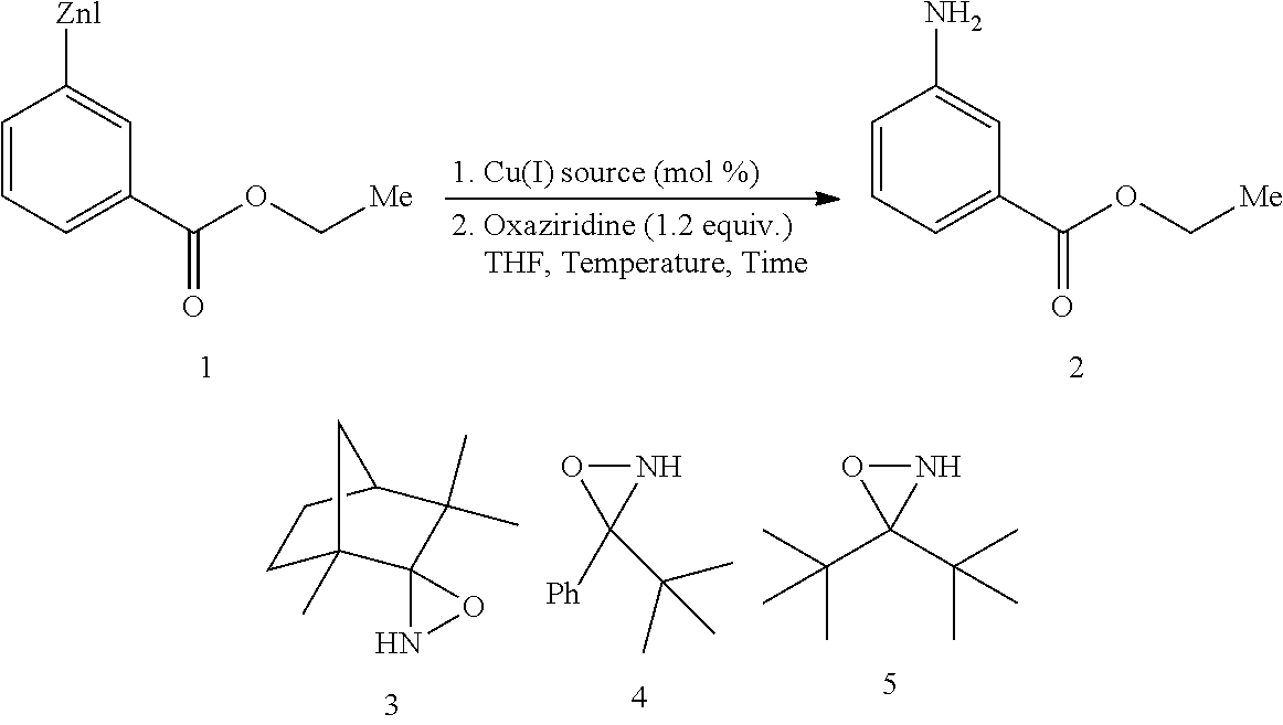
C1C2(C)C3(C(C)(C)C(C1)C2)NO3.N1OC1([Ph])C(C)(C)C.N1OC1(C(C)(C)C)C(C)(C)C.C1=CC=C(C(=O)OC[Me])C=C1[Znl].C1=CC=C(C(=O)OC[Me])C=C1N
